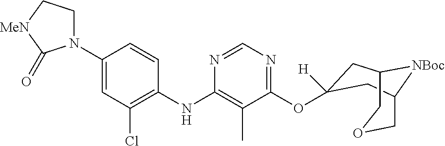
C1(N2CC[MeN]C2=O)=CC(Cl)=C(NC2=C(C)C(OC3([H])CC4[NBoc]C(COC4)C3)=NC=N2)C=C1
